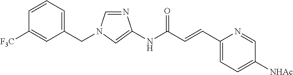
C1=NC(NC(C=CC2=CC=C([NHAc])C=N2)=O)=CN1CC1=CC=CC([F3C])=C1
